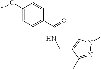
*OC1=CC=C(C(=O)NCC2=CN(C)N=C2C)C=C1
